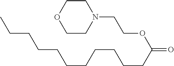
C1COCCN1CCOC(=O)CCCCCCCCCCC
